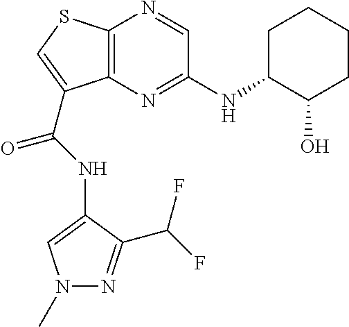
C12=C(N=C(NC3CCCCC3O)C=N1)C(C(=O)NC1=CN(C)N=C1C(F)F)=CS2
